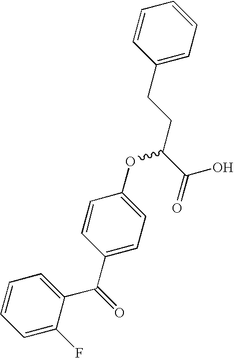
C1(CCC(C(=O)O)OC2=CC=C(C(=O)C3=CC=CC=C3F)C=C2)=CC=CC=C1
